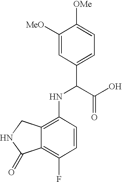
C1=CC(NC(C(O)=O)C2=CC=C([OMe])C([MeO])=C2)=C2C(=C1F)C(=O)NC2
